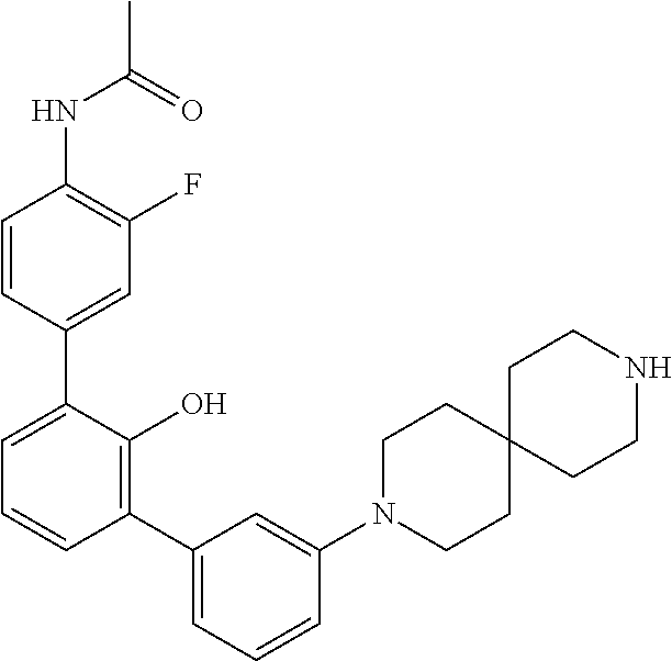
C1(NC(C)=O)=C(F)C=C(C2=CC=CC(C3=CC=CC(N4CCC5(CC4)CCNCC5)=C3)=C2O)C=C1
